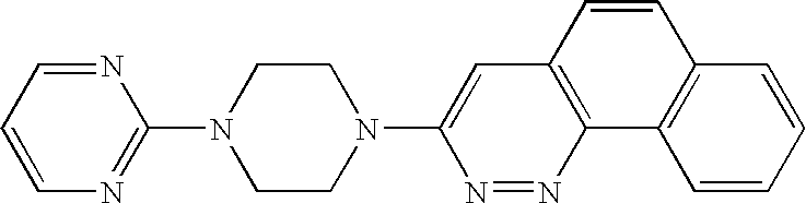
C1=CC=NC(N2CCN(C3=CC4=C(N=N3)C3=C(C=C4)C=CC=C3)CC2)=N1
